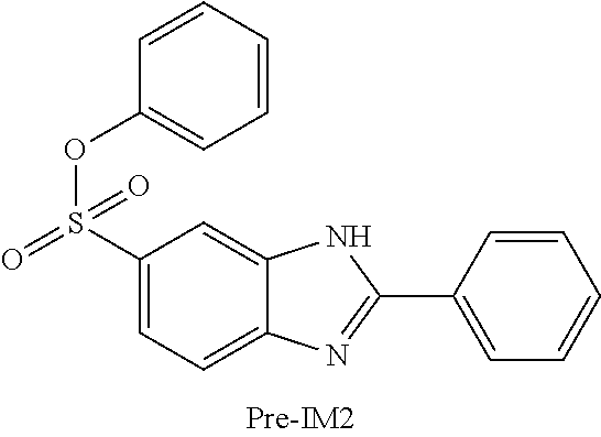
C1=CC(OS(C2=CC=C3C(=C2)NC(C2=CC=CC=C2)=N3)(=O)=O)=CC=C1
